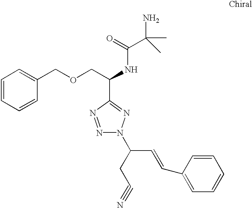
C1=CC=CC(COCC(NC(=O)C(C)(N)C)C2=NN(C(CC#N)C=CC3=CC=CC=C3)N=N2)=C1
